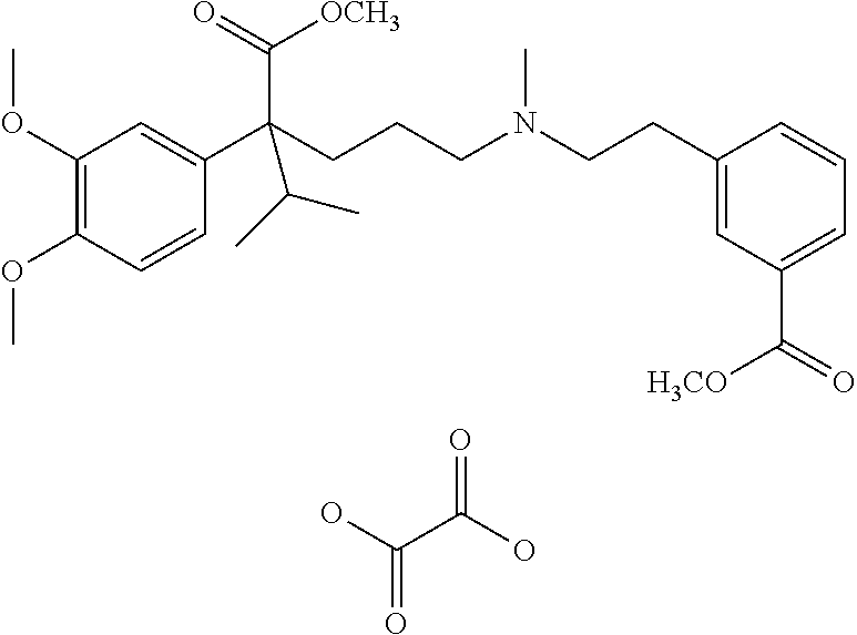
C1(OC)=C(OC)C=CC(C(CCCN(CCC2=CC(C(=O)[H3CO])=CC=C2)C)(C(=O)[OCH3])C(C)C)=C1.OC(C(O)=O)=O
